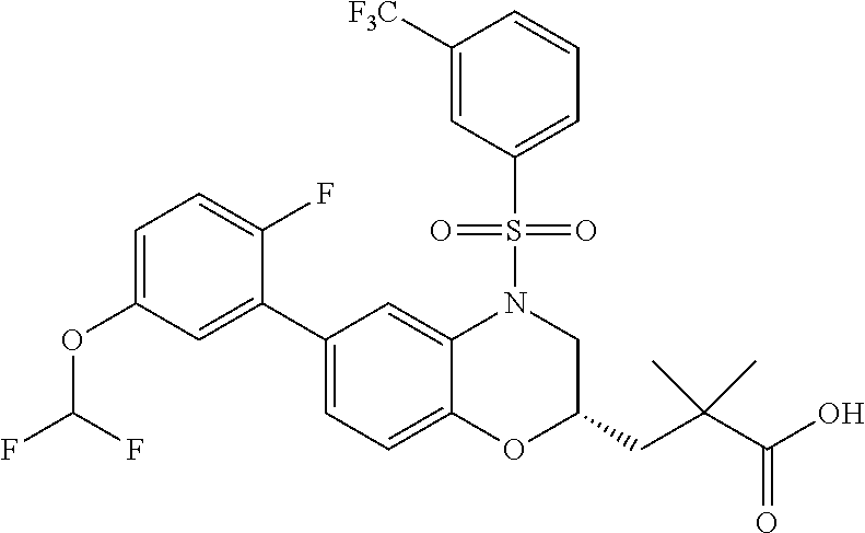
C1(C2=CC(OC(F)F)=CC=C2F)=CC=C2C(=C1)N(S(C1=CC=CC([F3C])=C1)(=O)=O)CC(CC(C(O)=O)(C)C)O2
